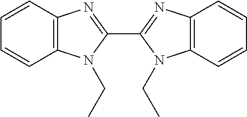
C1=CC=CC2=C1N=C(C1=NC3=C(N1CC)C=CC=C3)N2CC
